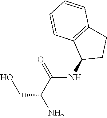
C1(NC(C(CO)N)=O)CCC2=C1C=CC=C2
